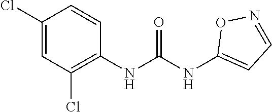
C1(Cl)=CC(Cl)=C(NC(NC2=CC=NO2)=O)C=C1
